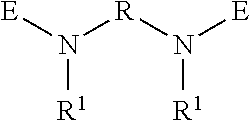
[E]N([R]N([E])[R1])[R1]
